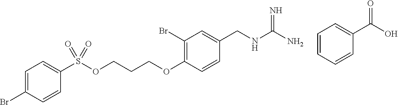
N(CC1=CC(Br)=C(OCCCOS(=O)(=O)C2=CC=C(Br)C=C2)C=C1)C(N)=N.C1=CC=CC(C(O)=O)=C1
